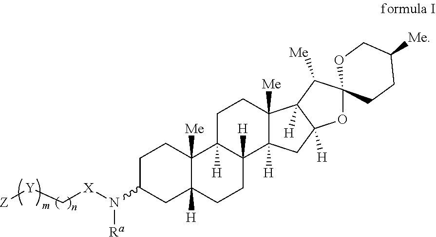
C1C(N([X]C[Y][Z])[Ra])CC2([H])C([Me])(C1)C1([H])C([H])(CC2)C2([H])C([Me])(CC1)C1([H])C([H])(C2)OC2(C1[Me])CCC([Me])CO2
